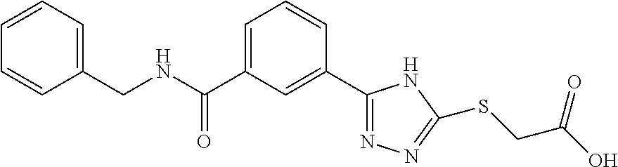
C1(C2=CC(C(NCC3=CC=CC=C3)=O)=CC=C2)=NN=C(SCC(=O)O)N1
